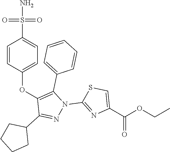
O(C1=C(C2=CC=CC=C2)N(C2=NC(C(OCC)=O)=CS2)N=C1C1CCCC1)C1=CC=C(S(N)(=O)=O)C=C1
